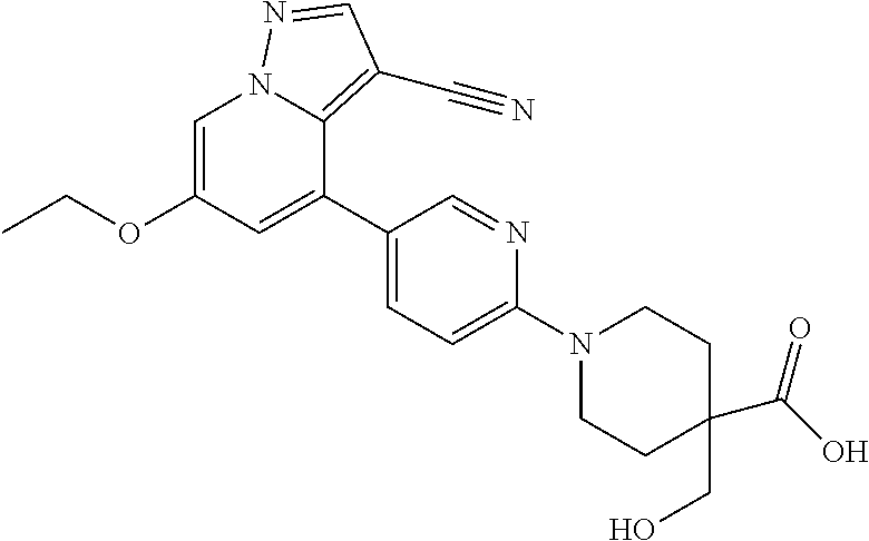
CCOC1=CN2C(=C(C#N)C=N2)C(C2=CC=C(N3CCC(CO)(C(O)=O)CC3)N=C2)=C1
